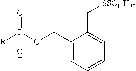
P(OCC1=CC=CC=C1C[SSC16H33])(=O)([O-])[R]
